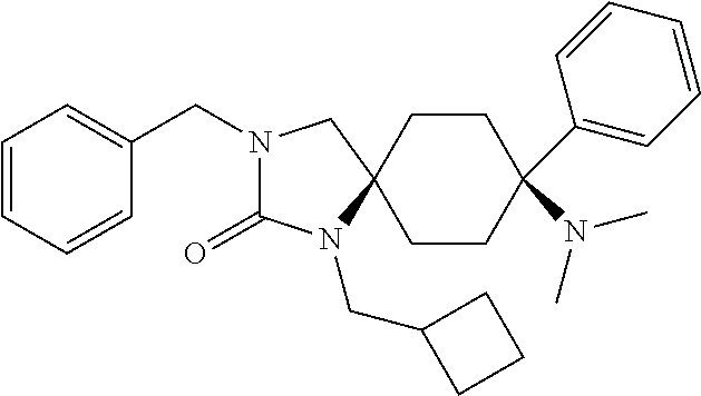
C1CC(C2=CC=CC=C2)(N(C)C)CCC12CN(CC1=CC=CC=C1)C(=O)N2CC1CCC1
